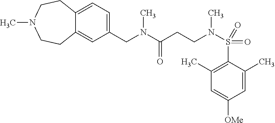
C1=C(C)C(S(=O)(=O)N(CCC(N(CC2=CC=C3C(=C2)CCN(C)CC3)C)=O)C)=C(C)C=C1[OMe]
